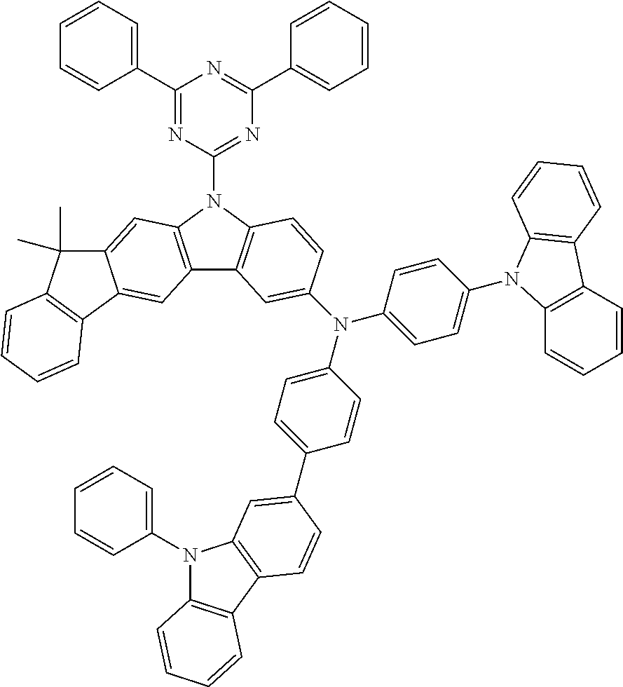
C1(C2=CC=CC=C2)=NC(N2C3=C(C4=C2C=C2C(=C4)C4=C(C2(C)C)C=CC=C4)C=C(N(C2=CC=C(C4=CC5=C(C6=C(N5C5=CC=CC=C5)C=CC=C6)C=C4)C=C2)C2=CC=C(N4C5=C(C=CC=C5)C5=C4C=CC=C5)C=C2)C=C3)=NC(C2=CC=CC=C2)=N1
